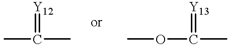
CC(C)=[Y12].O(C(C)=[Y13])C
